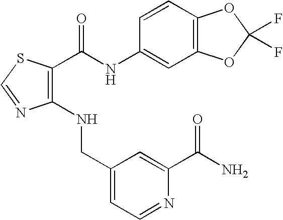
C1(NCC2=CC=NC(C(N)=O)=C2)=C(C(NC2=CC3=C(C=C2)OC(F)(F)O3)=O)SC=N1
